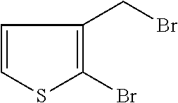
C(C1=C(Br)SC=C1)Br
